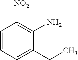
C1=CC=C(CC)C(N)=C1[NO2]
